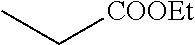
C([COOEt])C
